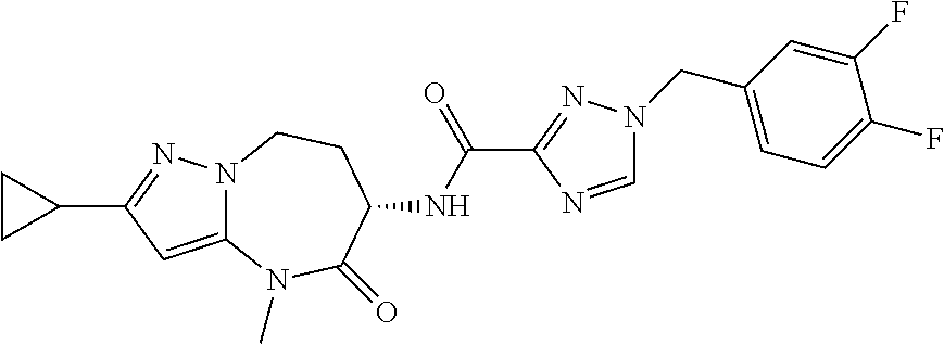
N12C(=CC(C3CC3)=N1)N(C)C(=O)C(NC(C1=NN(CC3=CC=C(F)C(F)=C3)C=N1)=O)CC2
